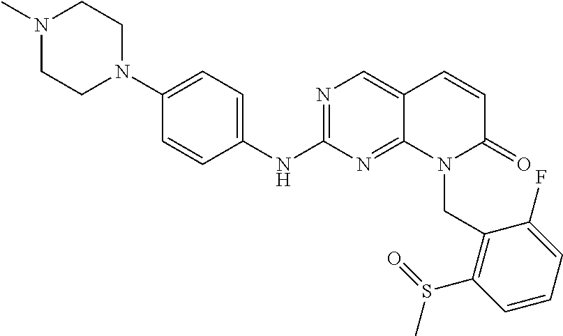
N1(C)CCN(C2=CC=C(NC3=NC=C4C(=N3)N(CC3=C(S(C)=O)C=CC=C3F)C(=O)C=C4)C=C2)CC1
